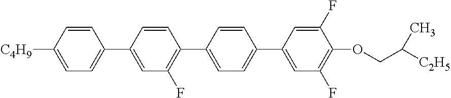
C1=CC([C4H9])=CC=C1C1=CC(F)=C(C2=CC=C(C3=CC(F)=C(OCC([C2H5])C)C(F)=C3)C=C2)C=C1
